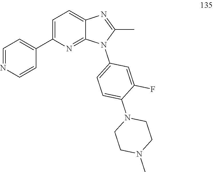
C1=NC=CC(C2=CC=C3C(=N2)N(C2=CC=C(N4CCN(C)CC4)C(F)=C2)C(C)=N3)=C1
